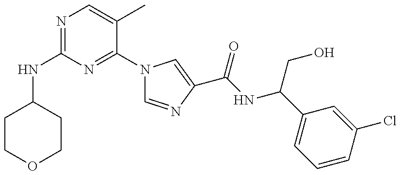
C1(NC2=NC=C(C)C(N3C=NC(C(=O)NC(CO)C4=CC=CC(Cl)=C4)=C3)=N2)CCOCC1
